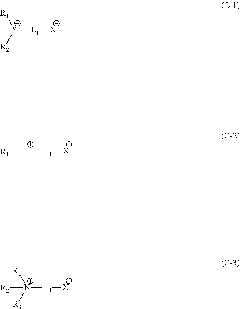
[S+]([L1][X])([R2])[R1].[I+]([L1][X])[R1].[N+]([L1][X])([R2])([R3])[R1]
